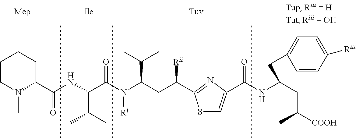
C1CN(C)C(C(NC(C(N(C(CC([Rii])C2=NC(C(NC(CC([COOH])C)CC3=CC=C([Riii])C=C3)=O)=CS2)C(C)CC)[Ri])=O)C(C)C)=O)CC1
